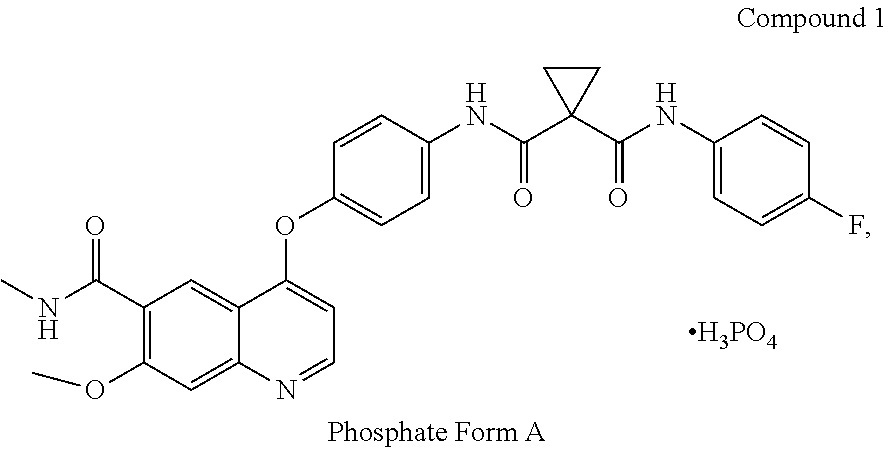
C1(C(NC)=O)=C(OC)C=C2C(=C1)C(OC1=CC=C(NC(=O)C3(C(=O)NC4=CC=C(F)C=C4)CC3)C=C1)=CC=N2.[H3PO4]
